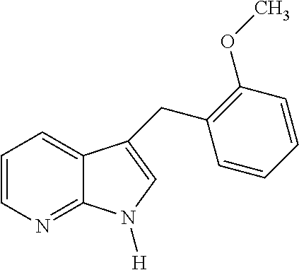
C1=CN=C2C(=C1)C(CC1=C(OC)C=CC=C1)=CN2[H]
